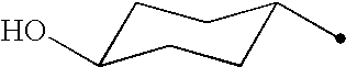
C1C(O)CCC(C)C1
